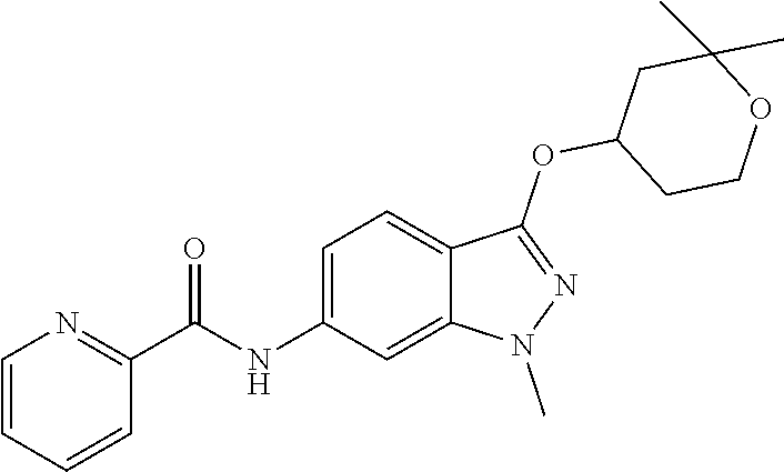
C(NC1=CC=C2C(=C1)N(C)N=C2OC1CCOC(C)(C)C1)(C1=NC=CC=C1)=O
